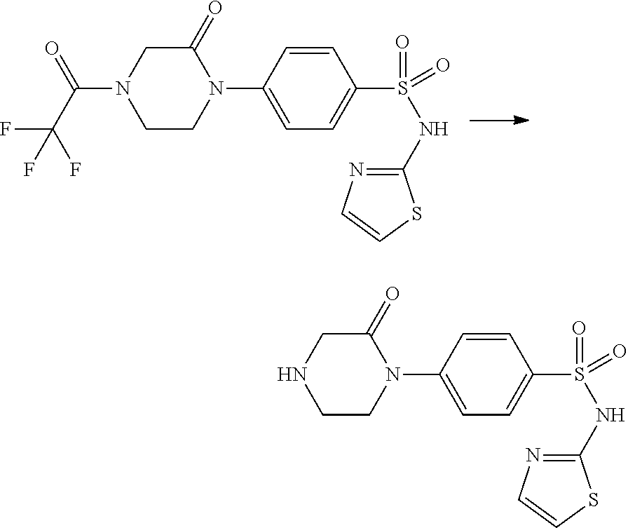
C1(=O)CN(C(=O)C(F)(F)F)CCN1C1=CC=C(S(=O)(=O)NC2=NC=CS2)C=C1.C1(=O)CNCCN1C1=CC=C(S(=O)(=O)NC2=NC=CS2)C=C1
